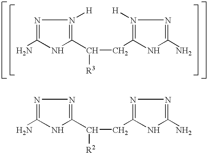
N1=C(N)NC(C([R2])CC2=NN=C(N)N2)=N1.N1=C(N)NC(C([R3])CC2=N([H])N=C(N)N2)=N1[H]
